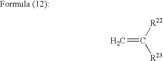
C=C([R22])[R23]
